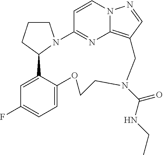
C1CCC2N1C1=NC3=C(C=NN3C=C1)CN(C(=O)NCC)CCOC1=CC=C(F)C=C21
